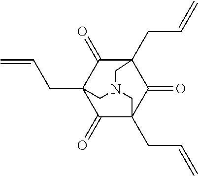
C1(=O)C2(CC=C)C(=O)C3(CC=C)C(=O)C1(CC=C)CN(C2)C3
